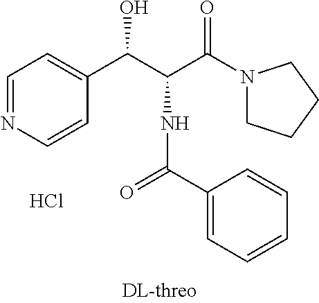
C1=NC=CC(C(C(C(N2CCCC2)=O)NC(=O)C2=CC=CC=C2)O)=C1.Cl
